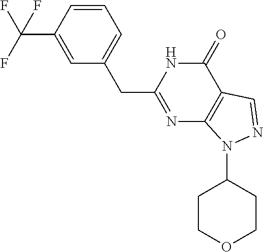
N1=C(CC2=CC=CC(C(F)(F)F)=C2)NC(=O)C2=C1N(C1CCOCC1)N=C2
